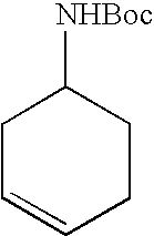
C1C=CCCC1[NHBoc]
